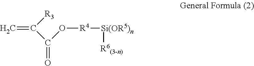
C=C([R3])C(=O)O[R4][Si(OR5)n][R6(3-n)]
